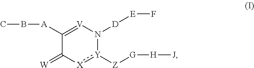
C1([A]BC)=[V]N([D][E]F)[Y]([Z][G][H][J]):[X]C1=[W]
